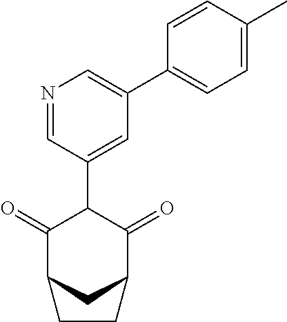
C1(=O)C2CC(C(=O)C1C1=CC(C3=CC=C(C)C=C3)=CN=C1)CC2
